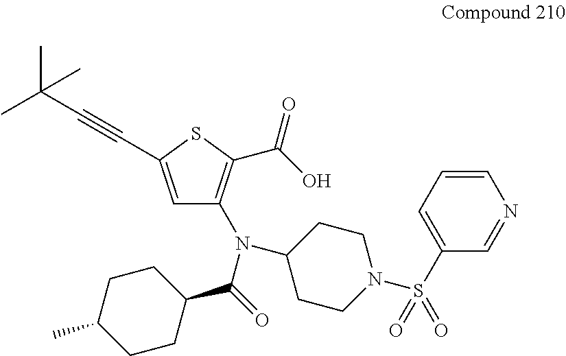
C1CN(S(C2=CC=CN=C2)(=O)=O)CCC1N(C(C1CCC(C)CC1)=O)C1=C(C(O)=O)SC(C#CC(C)(C)C)=C1
